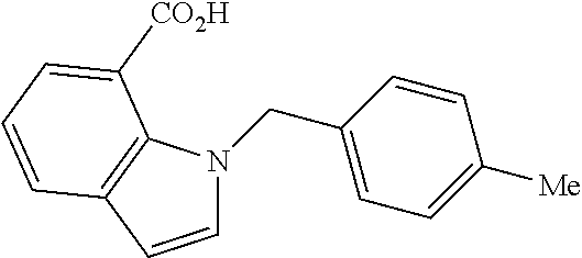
C1=CC2=C(C([CO2H])=CC=C2)N1CC1=CC=C([Me])C=C1
